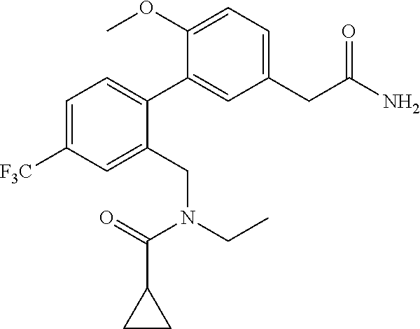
C1=C([F3C])C=C(CN(C(=O)C2CC2)CC)C(C2=CC(CC(N)=O)=CC=C2OC)=C1
